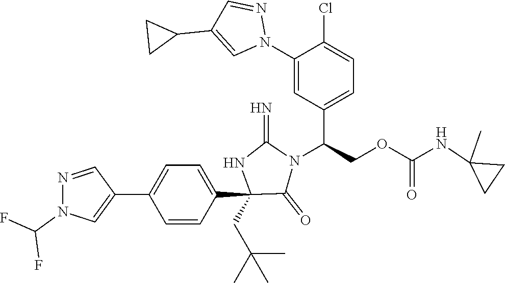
C1(C2=CN(C(F)F)N=C2)=CC=C(C2(CC(C)(C)C)C(=O)N(C(C3=CC=C(Cl)C(N4N=CC(C5CC5)=C4)=C3)COC(=O)NC3(C)CC3)C(=N)N2)C=C1
